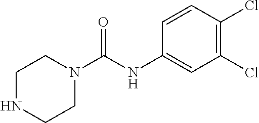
N1CCN(C(NC2=CC(Cl)=C(Cl)C=C2)=O)CC1
